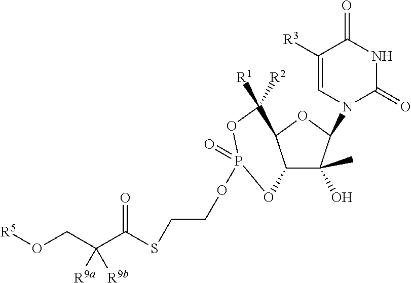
C1([R1])([R2])C2C(C(O)(C)C(N3C(=O)NC(=O)C([R3])=C3)O2)OP(=O)(OCCSC(C(CO[R5])([R9a])[R9b])=O)O1
